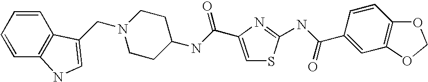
N1(CC2=CNC3=C2C=CC=C3)CCC(NC(=O)C2=CSC(NC(C3=CC4=C(C=C3)OCO4)=O)=N2)CC1
